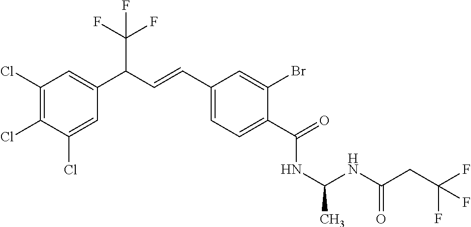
C1(Cl)=C(Cl)C(Cl)=CC(C(C=CC2=CC=C(C(=O)NC(C)NC(CC(F)(F)F)=O)C(Br)=C2)C(F)(F)F)=C1
